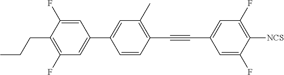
C1=C(F)C(CCC)=C(F)C=C1C1=CC(C)=C(C#CC2=CC(F)=C([NCS])C(F)=C2)C=C1
